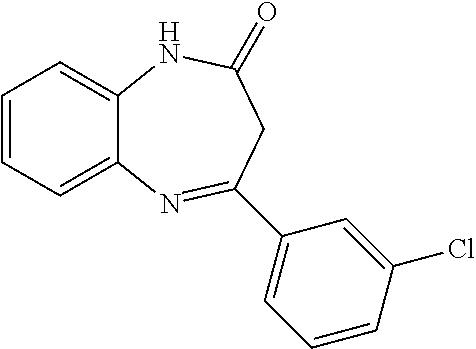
C12=CC=CC=C1N=C(C1=CC=CC(Cl)=C1)CC(=O)N2
